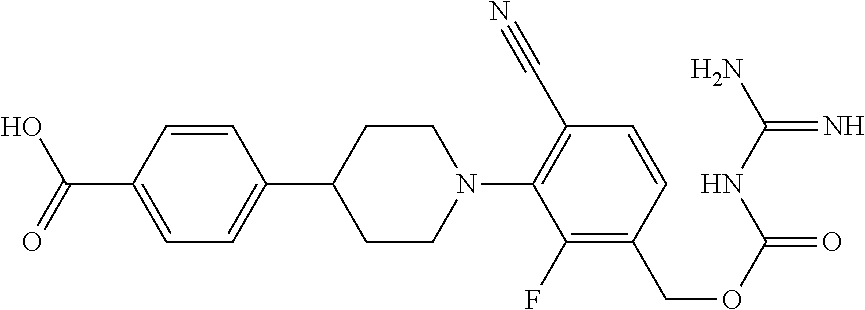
C1=CC(C(=O)O)=CC=C1C1CCN(C2=C(C#N)C=CC(COC(=O)NC(N)=N)=C2F)CC1
